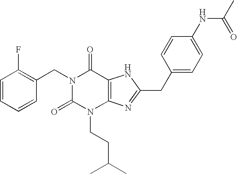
C1=CC=CC(CN2C(=O)N(CCC(C)C)C3=C(C2=O)NC(CC2=CC=C(NC(=O)C)C=C2)=N3)=C1F
